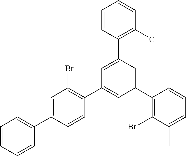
C1=C(C2=CC=CC=C2)C=CC(C2=CC(C3=C(Br)C(C)=CC=C3)=CC(C3=C(Cl)C=CC=C3)=C2)=C1Br
